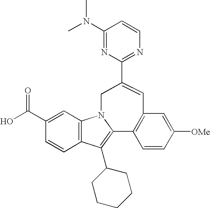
C12=C(C=C(C(O)=O)C=C1)N1C(=C2C2CCCCC2)C2=C(C=C([OMe])C=C2)C=C(C2=NC=CC(N(C)C)=N2)C1
